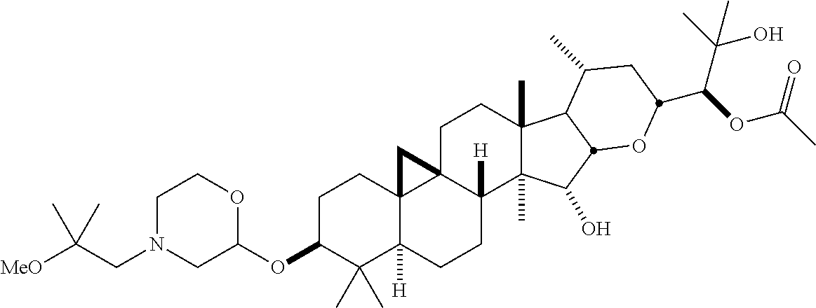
C1C(OC2OCCN(CC([MeO])(C)C)C2)C(C)(C)C2([H])C3(C1)C1(C([H])(CC2)C2(C)C(C)(CC1)C1C(C)CC(C(C(C)(O)C)OC(C)=O)OC1C2O)C3
